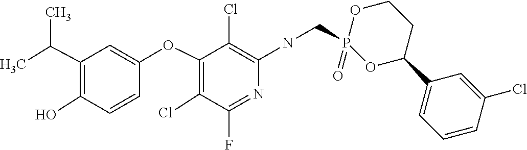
C1=C(OC2=C(Cl)C(F)=NC(NCP3(=O)OC(C4=CC=CC(Cl)=C4)CCO3)=C2Cl)C=CC(O)=C1C(C)C
